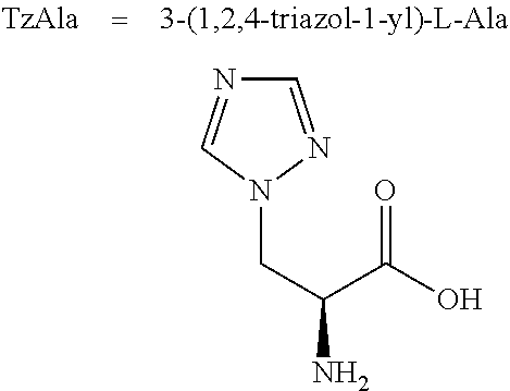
C1=NN(CC(C(O)=O)N)C=N1
